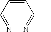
C1=NN=C(C)C=C1
